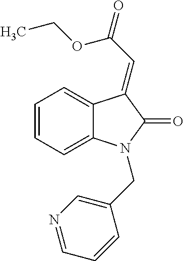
C1=CC=C2C(=C1)C(=CC(=O)OCC)C(=O)N2CC1=CN=CC=C1
